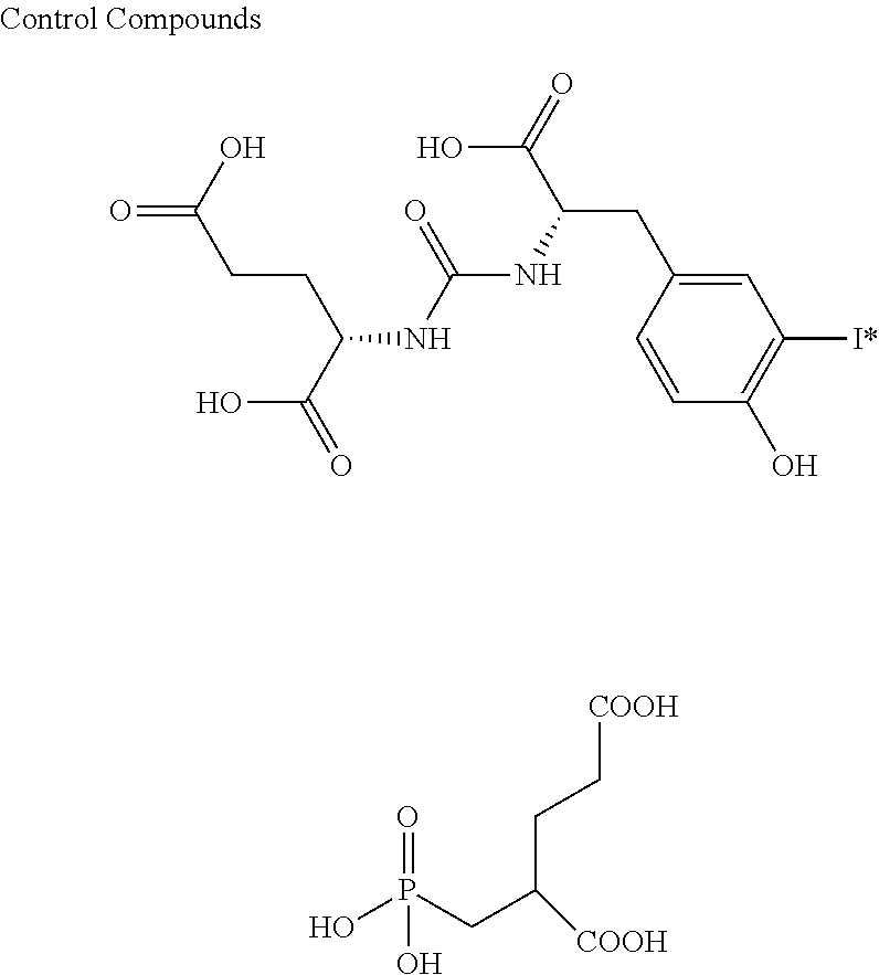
OC(C(CCC(=O)O)NC(NC(CC1=CC([I*])=C(O)C=C1)C(O)=O)=O)=O.OP(CC([COOH])CC[COOH])(O)=O
